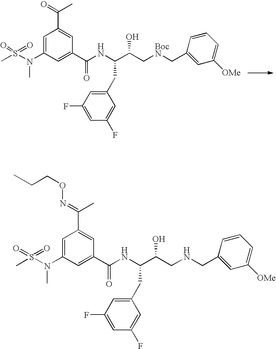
CS(N(C1=CC(C(=O)C)=CC(C(=O)NC(C(C[BocN]CC2=CC([OMe])=CC=C2)O)CC2=CC(F)=CC(F)=C2)=C1)C)(=O)=O.C(CON=C(C1=CC(C(NC(C(CNCC2=CC([OMe])=CC=C2)O)CC2=CC(F)=CC(F)=C2)=O)=CC(N(S(C)(=O)=O)C)=C1)C)C
